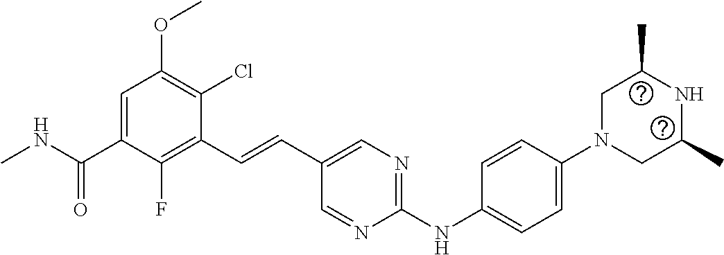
C1(C=CC2=CN=C(NC3=CC=C(N4CC(C)NC(C)C4)C=C3)N=C2)=C(F)C(C(NC)=O)=CC(OC)=C1Cl
